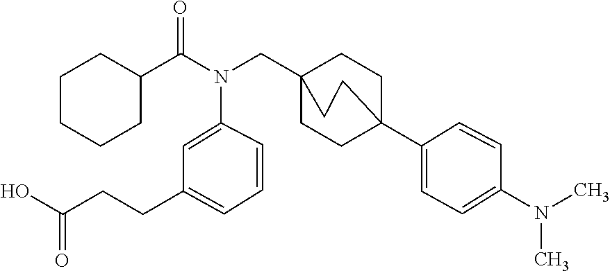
OC(CCC1=CC=CC(N(CC23CCC(C4=CC=C(N(C)C)C=C4)(CC2)CC3)C(C2CCCCC2)=O)=C1)=O
